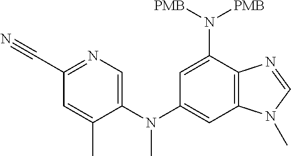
C12=C(C=C(N(C3=CN=C(C#N)C=C3C)C)C=C1N([PMB])[PMB])N(C)C=N2
